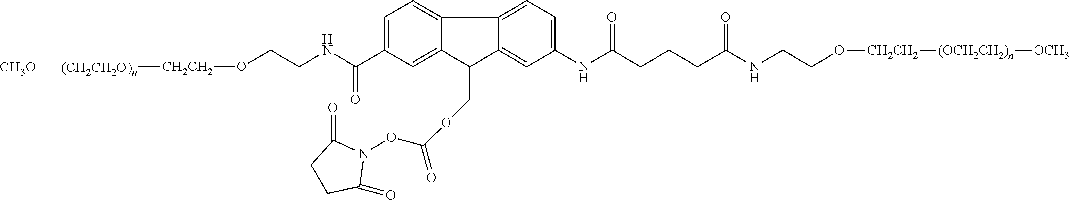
C12=CC=C(C(NCCO[CH2CH2][(CH2CH2O)n][CH3O])=O)C=C1C(COC(ON1C(=O)CCC1=O)=O)C1=CC(NC(CCCC(NCCO[CH2CH2][(OCH2CH2)n][OCH3])=O)=O)=CC=C21
